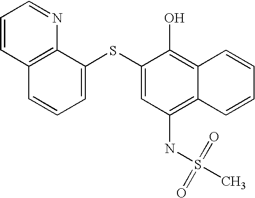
C1=CC2=C(N=C1)C(SC1=CC(NS(C)(=O)=O)=C3C(=C1O)C=CC=C3)=CC=C2
